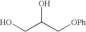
OCC(C[OPh])O
